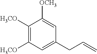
C1([H3CO])=C([H3CO])C=C(CC=C)C=C1[OCH3]
